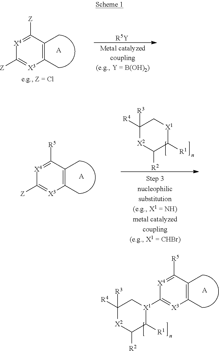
[A].C1(C)=C(C)C([R5])=[X4]C([X1]2C([R1])C([R2])[X2]C([R3])([R4])C2)=[X3]1.C1(C)=C(C)C([Z])=[X4]C([Z])=[X3]1.[A].[R5Y].C1(C)=C(C)C([R5])=[X4]C([Z])=[X3]1.[A].C1([R3])([R4])[X2]C([R2])C([R1])[X1]C1
